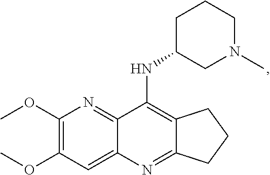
C12=C(NC3CN(C)CCC3)C3=NC(OC)=C(OC)C=C3N=C1CCC2
